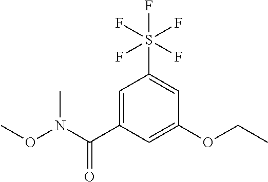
C1=C(C(N(OC)C)=O)C=C(OCC)C=C1S(F)(F)(F)(F)F
